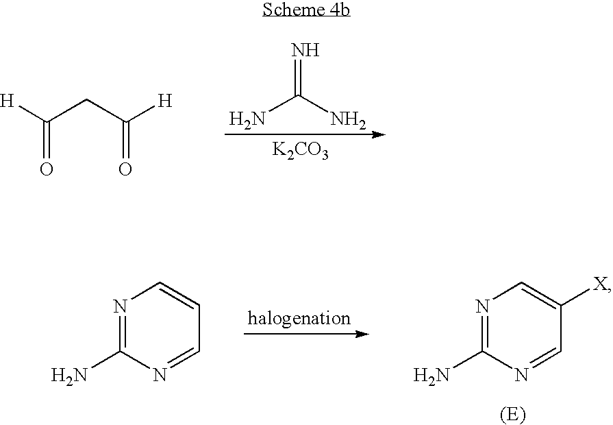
[K2CO3].[H]C(CC([H])=O)=O.NC(N)=N.N1=C(N)N=CC([X])=C1.N1=C(N)N=CC=C1
